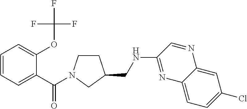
C1=CC=C(C(=O)N2CCC(CNC3=NC4=CC=C(Cl)C=C4N=C3)C2)C(OC(F)(F)F)=C1
